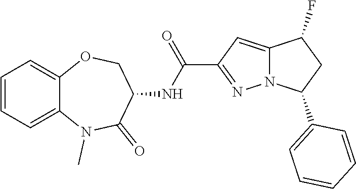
C1(C(=O)NC2COC3=CC=CC=C3N(C)C2=O)=NN2C(=C1)C(F)CC2C1=CC=CC=C1
